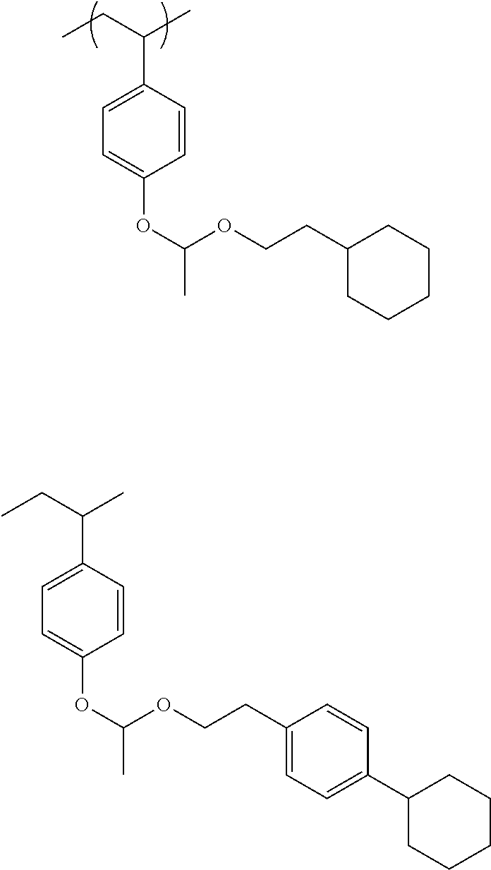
CCC(C)C1=CC=C(OC(OCCC2CCCCC2)C)C=C1.CCC(C1=CC=C(OC(OCCC2=CC=C(C3CCCCC3)C=C2)C)C=C1)C
